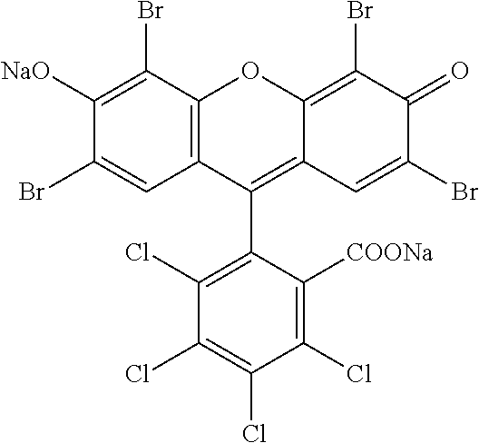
C12=C(C(Br)=C([NaO])C(Br)=C1)OC1=C(Br)C(=O)C(Br)=CC1=C2C1=C(Cl)C(Cl)=C(Cl)C(Cl)=C1[COONa]
